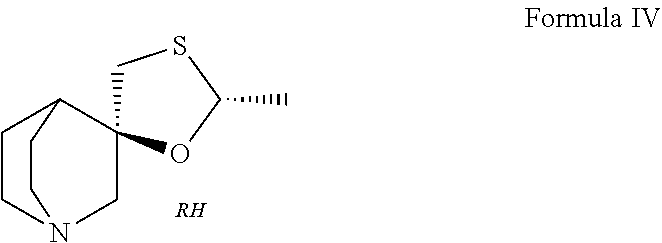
C1CN2CC3(C1CC2)CSC(C)O3.[RH]
